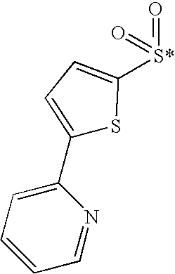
C1=CC=NC(C2=CC=C([S*](=O)=O)S2)=C1
